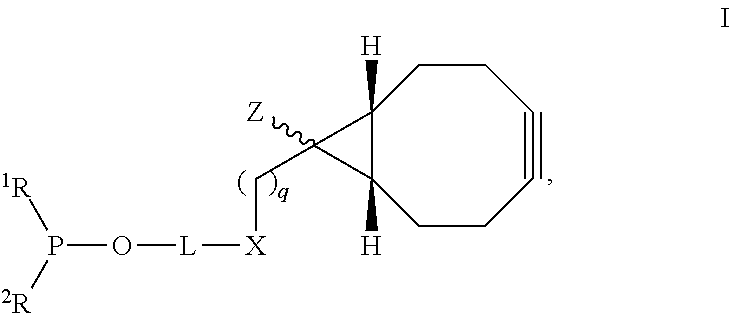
C12([H])C([H])(CCC#CCC1)C2([Z])C[X][L]OP([1R])[2R]
